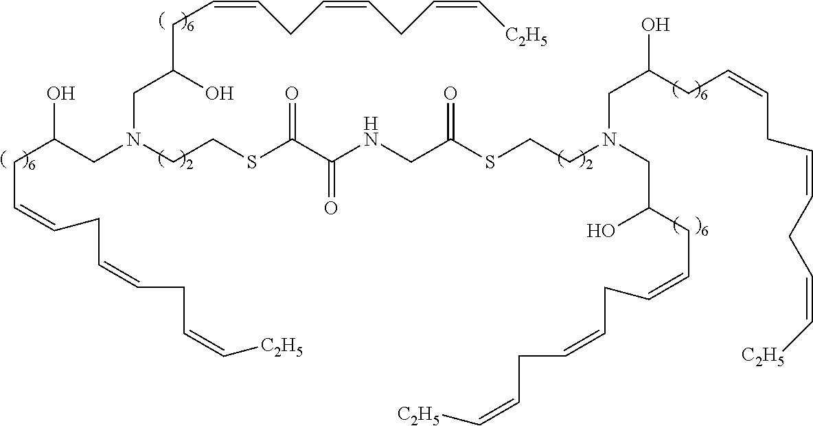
C(CN(CC(O)CC=CCC=CCC=C[C2H5])CCSC(=O)CNC(C(=O)SCCN(CC(O)CC=CCC=CCC=C[C2H5])CC(O)CC=CCC=CCC=C[C2H5])=O)(CC=CCC=CCC=C[C2H5])O
